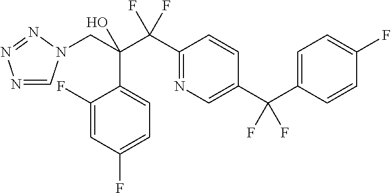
N1=CN(CC(C(C2=NC=C(C(C3=CC=C(F)C=C3)(F)F)C=C2)(F)F)(O)C2=CC=C(F)C=C2F)N=N1
